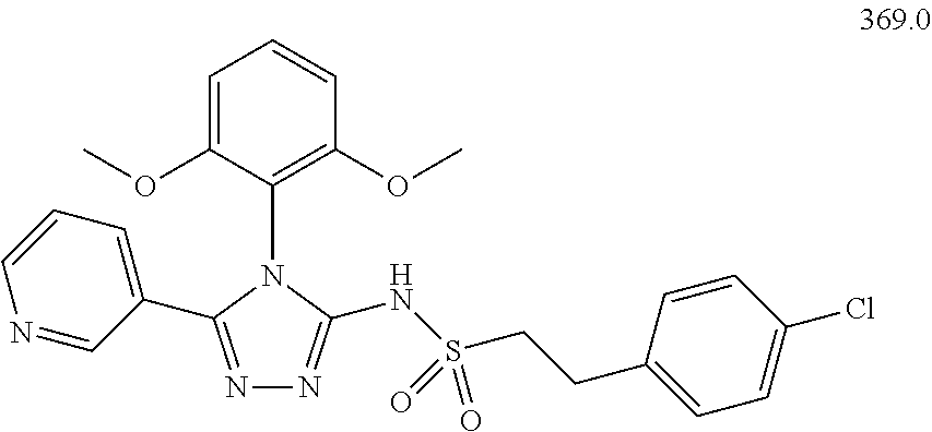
C1=C(OC)C(N2C(NS(CCC3=CC=C(Cl)C=C3)(=O)=O)=NN=C2C2=CC=CN=C2)=C(OC)C=C1
